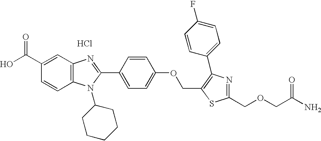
OC(C1=CC2=C(C=C1)N(C1CCCCC1)C(C1=CC=C(OCC3=C(C4=CC=C(F)C=C4)N=C(COCC(N)=O)S3)C=C1)=N2)=O.Cl
